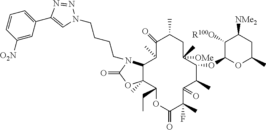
C1([O2N])=CC(C2=CN(CCCCN3C4C(C)(OC3=O)C(CC)OC(=O)C(C)(F)C(=O)C(C)C(OC3OC(C)CC([NMe2])C3[R100O])C([OMe])(C)CC(C)C(=O)C4C)N=N2)=CC=C1
